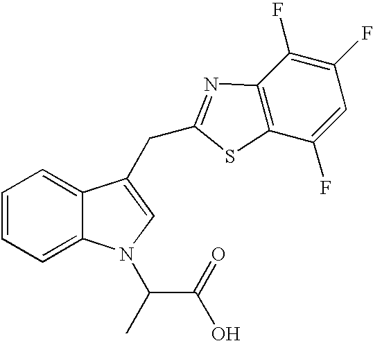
C1=CC=C2C(=C1)C(CC1=NC3=C(C(F)=CC(F)=C3F)S1)=CN2C(C)C(=O)O
